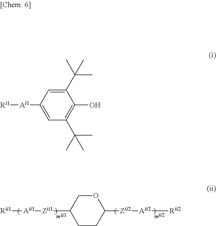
[Rii1][Aii1][Zii1]C1COC([Zii2][Aii2][Rii2])CC1.[Ri1][Ai1]C1=CC(C(C)(C)C)=C(O)C(C(C)(C)C)=C1
